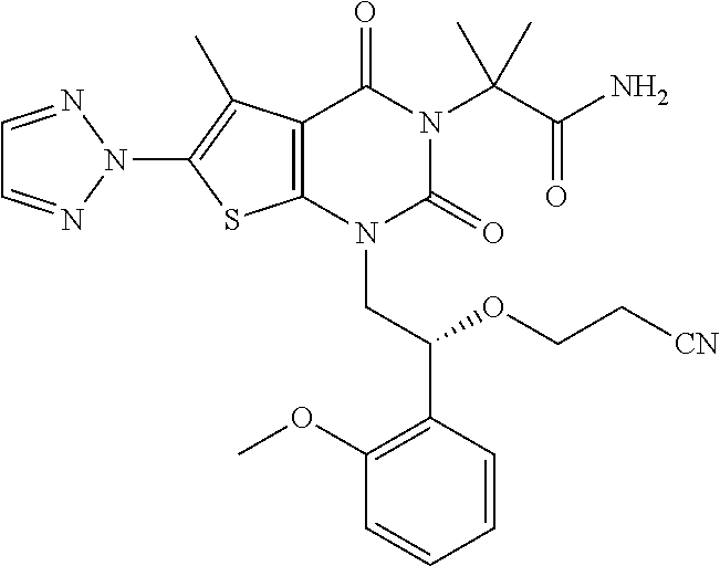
C12=C(N(CC(C3=C(OC)C=CC=C3)OCC[CN])C(=O)N(C(C(N)=O)(C)C)C1=O)SC(N1N=CC=N1)=C2C
